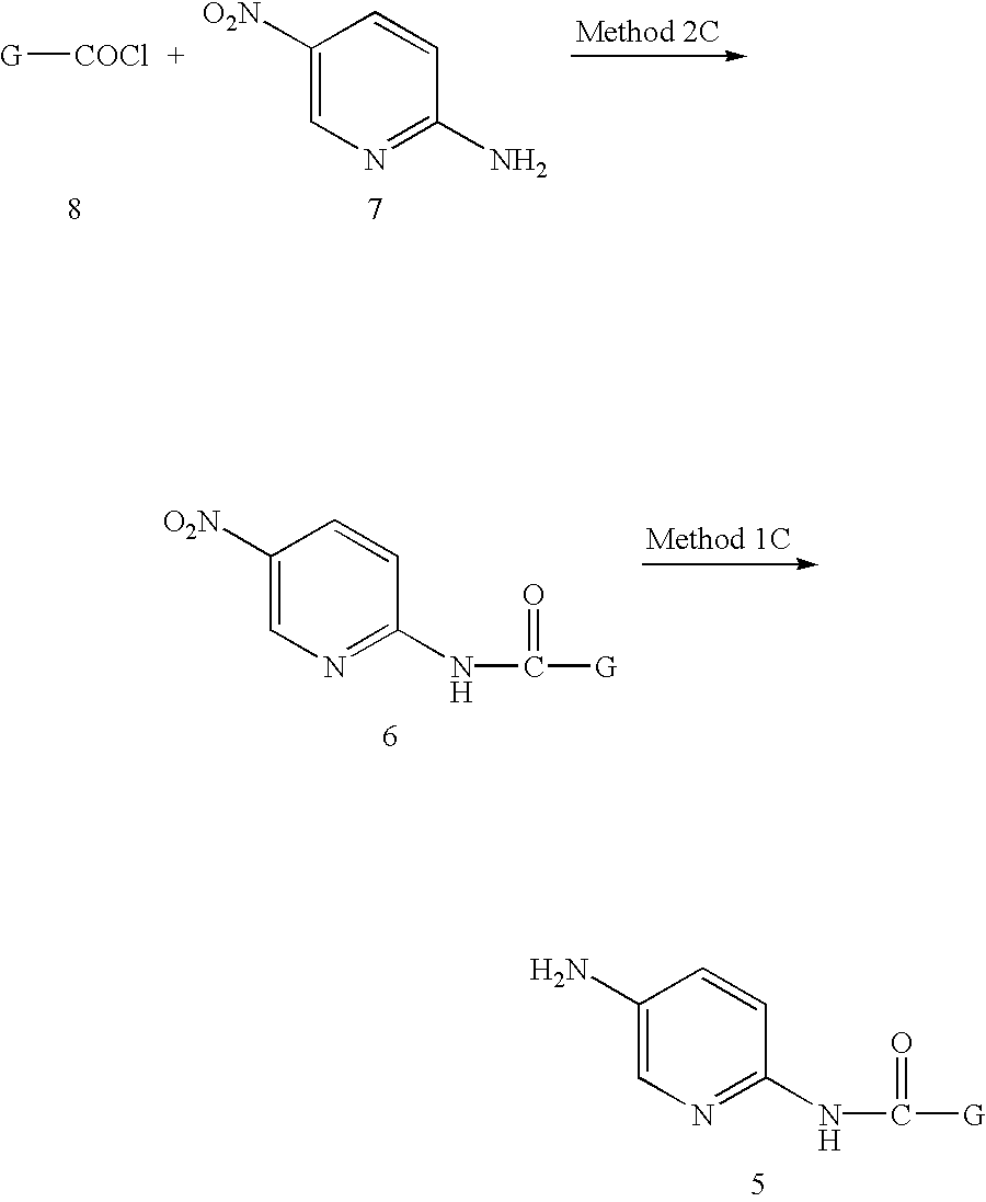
C1(N)=CN=C(NC([G])=O)C=C1.C1([O2N])=CN=C(N)C=C1.[G][COCl].C1([O2N])=CN=C(NC([G])=O)C=C1
